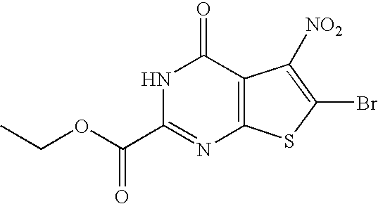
N1C(C(OCC)=O)=NC2=C(C1=O)C([NO2])=C(Br)S2
